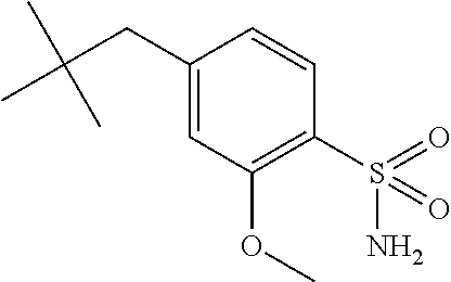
CC(CC1=CC(OC)=C(S(=O)(N)=O)C=C1)(C)C
